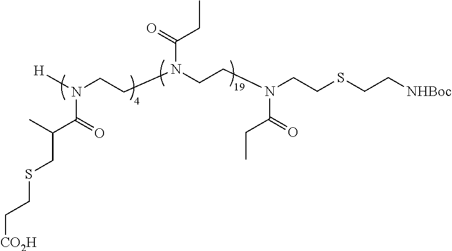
[H]N(CCN(CCN(CCSCC[NHBoc])C(CC)=O)C(CC)=O)C(=O)C(CSCC[CO2H])C
